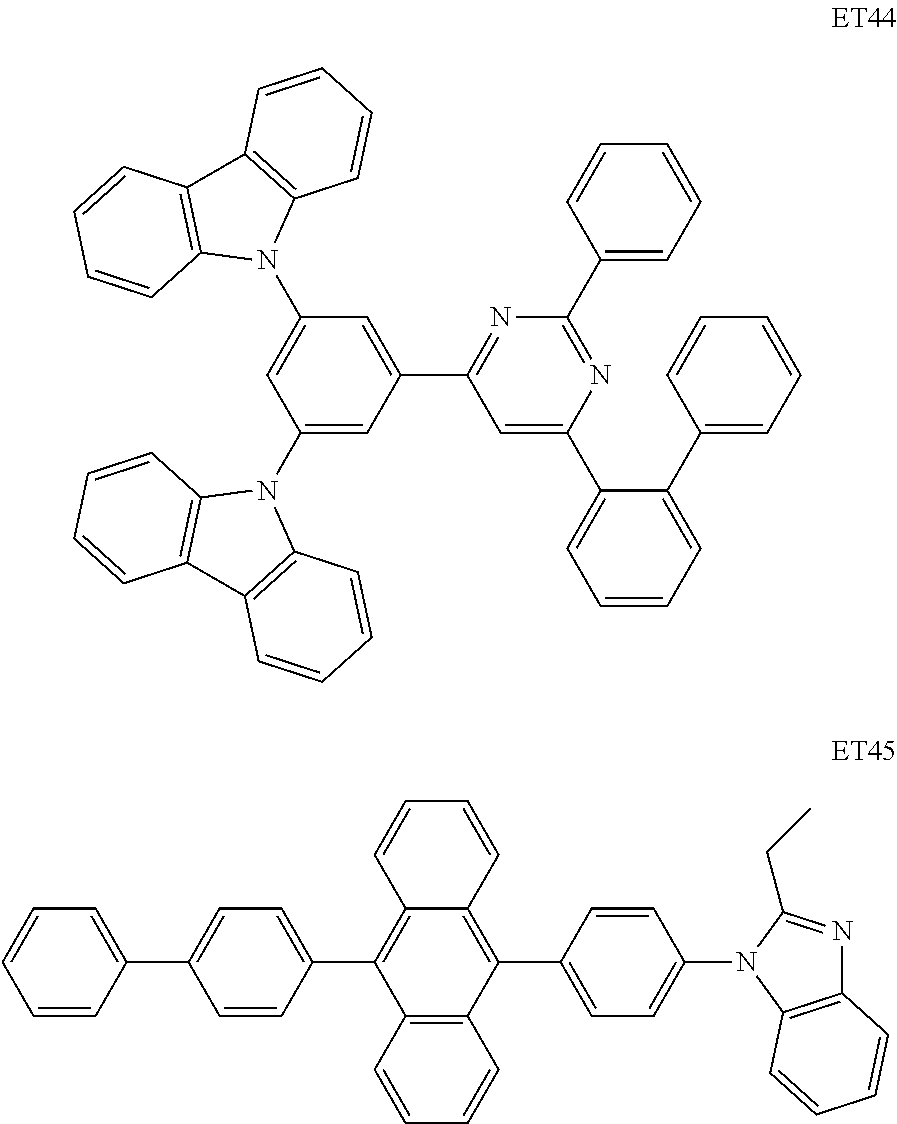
C1=C(C2=CC=CC=C2C2=CC=CC=C2)N=C(C2=CC=CC=C2)N=C1C1=CC(N2C3=C(C4=C2C=CC=C4)C=CC=C3)=CC(N2C3=C(C4=C2C=CC=C4)C=CC=C3)=C1.C12=C(C=CC=C1)C(C1=CC=C(C3=CC=CC=C3)C=C1)=C1C(=C2C2=CC=C(N3C4=C(N=C3CC)C=CC=C4)C=C2)C=CC=C1
